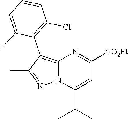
C1=CC=C(F)C(C2=C3N(N=C2C)C(C(C)C)=CC([CO2Et])=N3)=C1Cl
